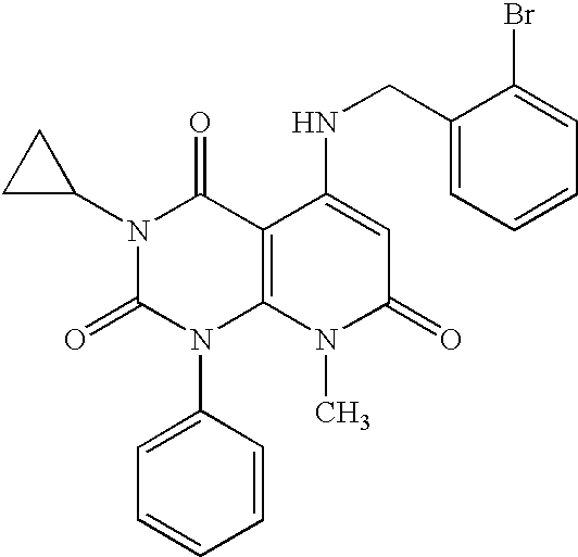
N1(C2CC2)C(=O)N(C2=CC=CC=C2)C2=C(C1=O)C(NCC1=CC=CC=C1Br)=CC(=O)N2C
